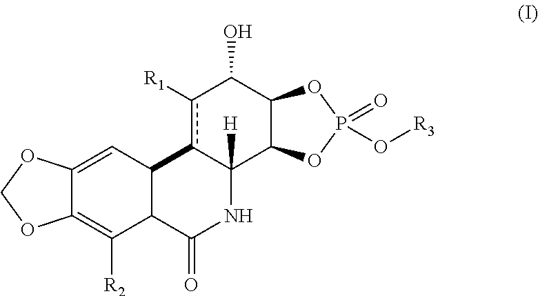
C12=CC3C(C([R2])=C1OCO2)C(=O)NC1([H])c3c([R1])C(O)C2C1OP(=O)(O[R3])O2
